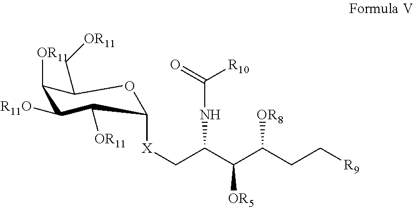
C1([OR11])C([R11O])C([OR11])C([X]CC(C(C(CC[R9])[OR8])[OR5])NC([R10])=O)OC1C[OR11]
